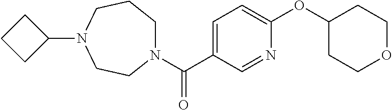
C1(N2CCN(C(C3=CC=C(OC4CCOCC4)N=C3)=O)CCC2)CCC1
